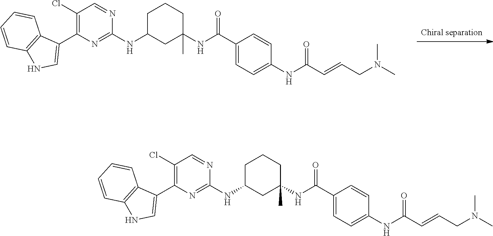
[Chiral separation].C1C(NC2=NC(C3=CNC4=C3C=CC=C4)=C(Cl)C=N2)CC(C)(NC(C2=CC=C(NC(C=CCN(C)C)=O)C=C2)=O)CC1.C1C(NC2=NC(C3=CNC4=C3C=CC=C4)=C(Cl)C=N2)CC(C)(NC(C2=CC=C(NC(C=CCN(C)C)=O)C=C2)=O)CC1
